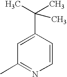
C1=C(C(C)(C)C)C=CN=C1C
